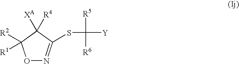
O1N=C(SC([Y])([R5])[R6])C([R4])([XA])C1([R2])[R1]
